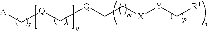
[A]C[Q]C[Q]CC[X][Y]C[R1]
